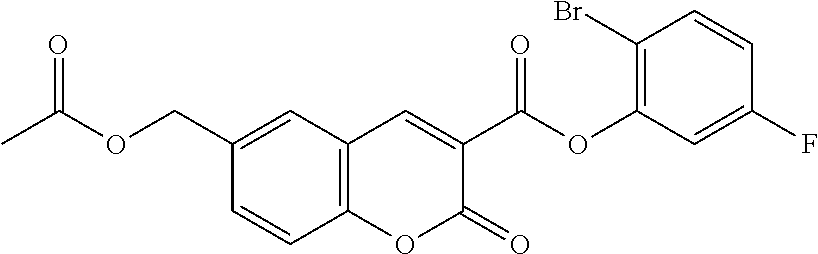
C1(COC(C)=O)=CC2=C(C=C1)OC(=O)C(C(OC1=C(Br)C=CC(F)=C1)=O)=C2
